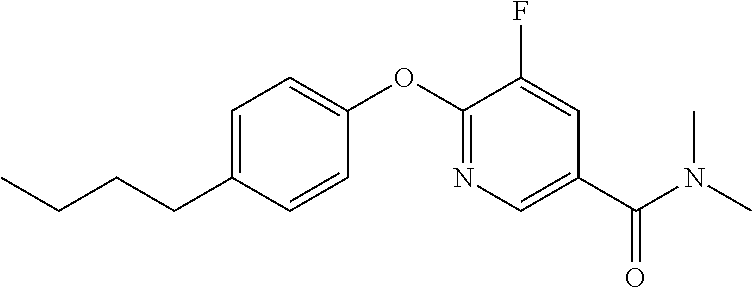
C1=C(CCCC)C=CC(OC2=NC=C(C(N(C)C)=O)C=C2F)=C1
